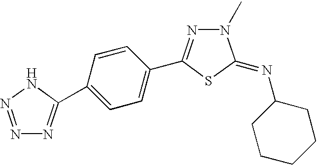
N1=NNC(C2=CC=C(C3=NN(C)C(=NC4CCCCC4)S3)C=C2)=N1
